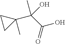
C(=O)(C(C1(C)CC1)(O)C)O
